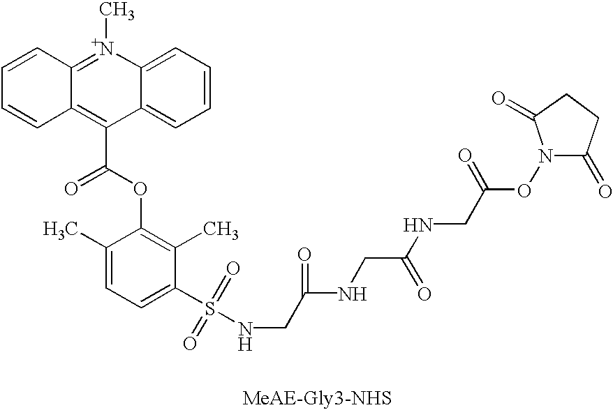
C1=CC=C2C(=C1)C(C(=O)OC1=C(C)C(S(NCC(NCC(NCC(ON3C(=O)CCC3=O)=O)=O)=O)(=O)=O)=CC=C1C)=C1C(=[N+]2C)C=CC=C1
